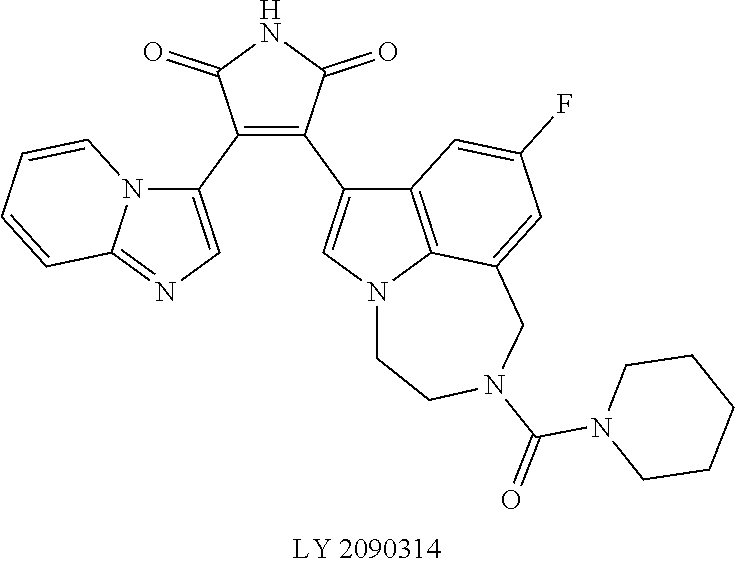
C1(C2=CN=C3N2C=CC=C3)=C(C2=CN3C4=C2C=C(F)C=C4CN(C(=O)N2CCCCC2)CC3)C(=O)NC1=O
